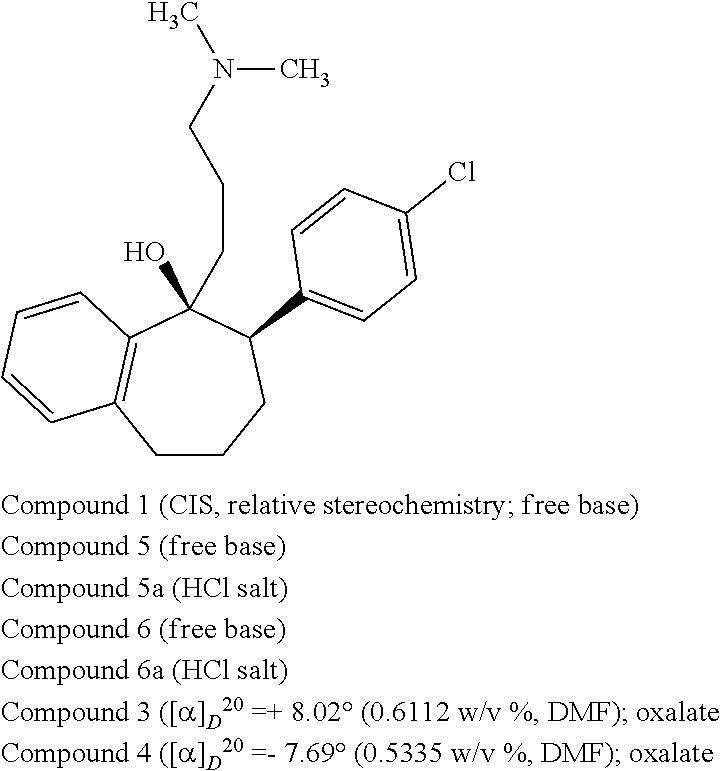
C1CCC(C2=CC=C(Cl)C=C2)C(CCCN(C)C)(O)C2=C1C=CC=C2
